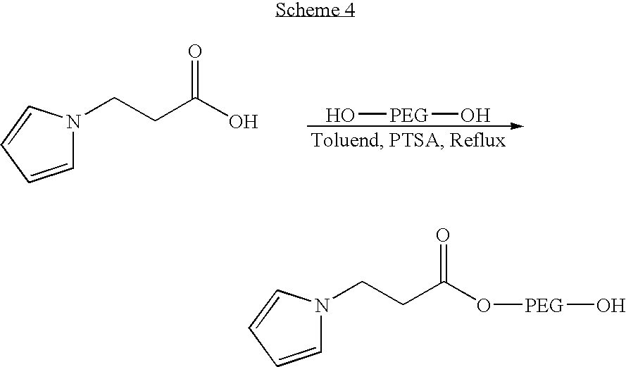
C1=CC=CN1CCC(O)=O.O[PEG]O.C1=CC=CN1CCC(O[PEG]O)=O
